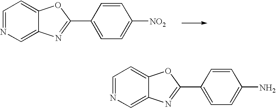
C1=NC=C2C(=C1)OC(C1=CC=C([NO2])C=C1)=N2.C1=NC=C2C(=C1)OC(C1=CC=C(N)C=C1)=N2
